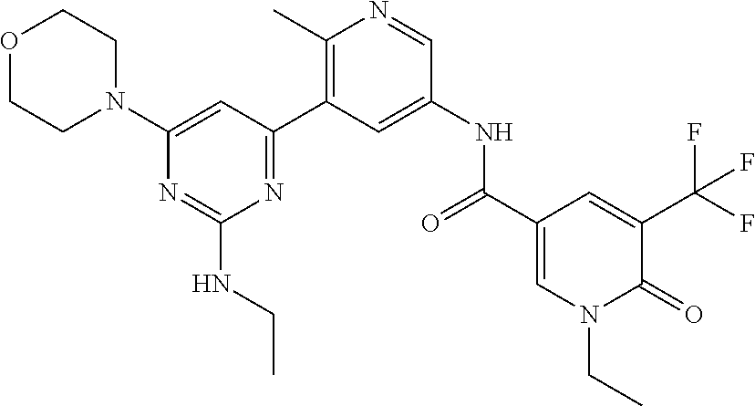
O1CCN(C2=CC(C3=C(C)N=CC(NC(C4=CN(CC)C(=O)C(C(F)(F)F)=C4)=O)=C3)=NC(NCC)=N2)CC1
